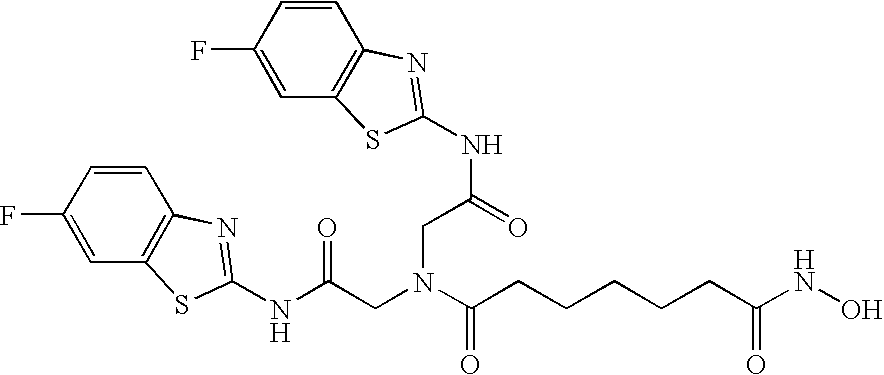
C1=CC(F)=CC2=C1N=C(NC(=O)CN(CC(NC1=NC3=C(C=C(F)C=C3)S1)=O)C(CCCCCC(=O)NO)=O)S2
